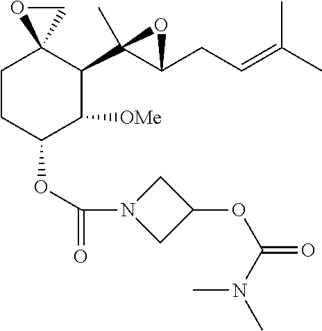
C1CC(OC(=O)N2CC(OC(=O)N(C)C)C2)C([OMe])C(C2(C)C(CC=C(C)C)O2)C12CO2
